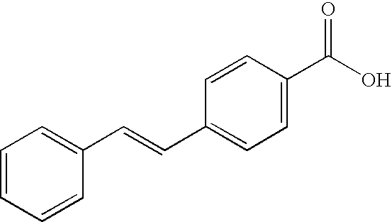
C1=CC=CC(C=CC2=CC=C(C(O)=O)C=C2)=C1
